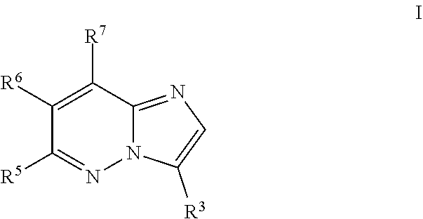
C1([R6])=C([R7])C2=NC=C([R3])N2N=C1[R5]
